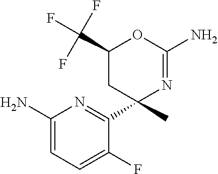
N1=C(C2(C)CC(C(F)(F)F)OC(N)=N2)C(F)=CC=C1N
